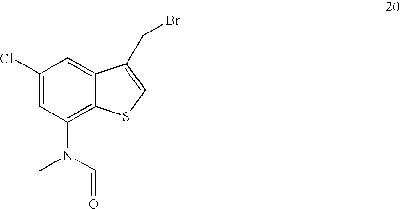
C1(Cl)=CC(N(C=O)C)=C2C(=C1)C(CBr)=CS2
